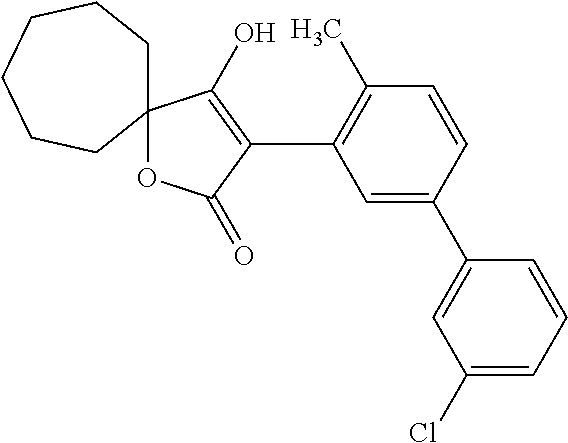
C1=CC(C2=CC(Cl)=CC=C2)=CC(C2=C(O)C3(OC2=O)CCCCCC3)=C1C
